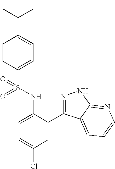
C1=CC(S(NC2=CC=C(Cl)C=C2C2=NNC3=NC=CC=C23)(=O)=O)=CC=C1C(C)(C)C
